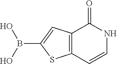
C12=C(C=CNC1=O)SC(B(O)O)=C2
